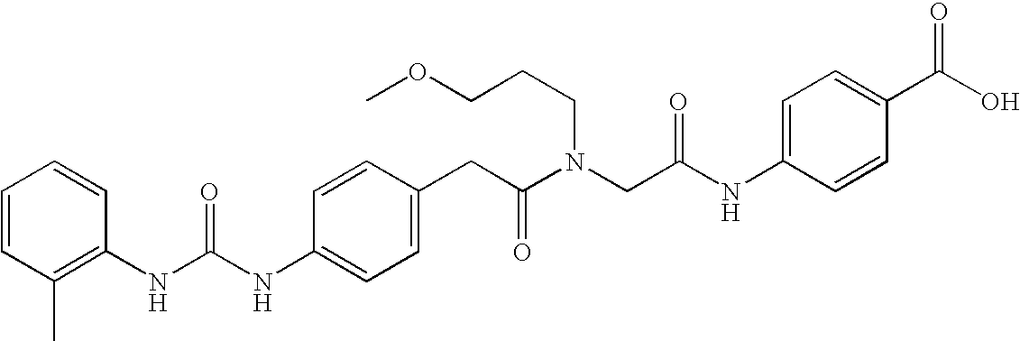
C1=CC(NC(NC2=C(C)C=CC=C2)=O)=CC=C1CC(N(CC(NC1=CC=C(C(O)=O)C=C1)=O)CCCOC)=O
